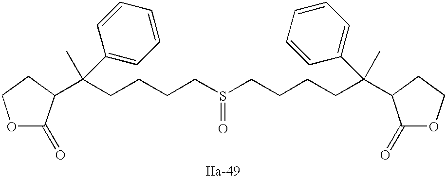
C(CCCS(=O)CCCCC(C)(C1=CC=CC=C1)C1C(=O)OCC1)C(C)(C1=CC=CC=C1)C1C(=O)OCC1
